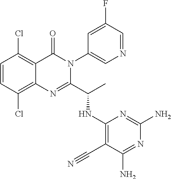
C1=CC(Cl)=C2C(=C1Cl)C(=O)N(C1=CN=CC(F)=C1)C(C(C)NC1=C(C#N)C(N)=NC(N)=N1)=N2
